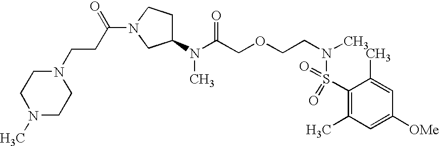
N(C(COCCN(S(C1=C(C)C=C([OMe])C=C1C)(=O)=O)C)=O)(C)C1CCN(C(CCN2CCN(C)CC2)=O)C1
